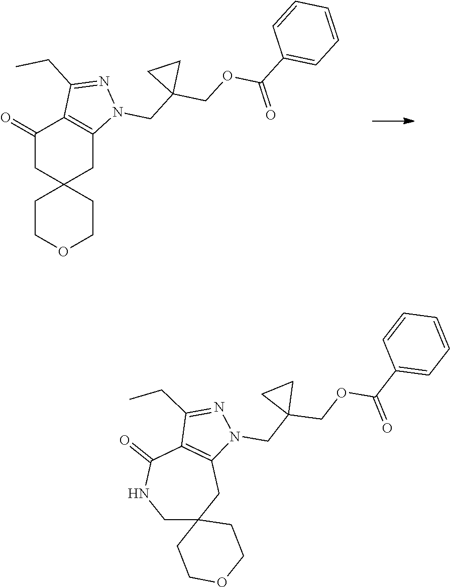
C1COCCC12CC1=C(C(=O)C2)C(CC)=NN1CC1(COC(C2=CC=CC=C2)=O)CC1.C1C2(CC3=C(C(=O)N1)C(CC)=NN3CC1(COC(C3=CC=CC=C3)=O)CC1)CCOCC2
